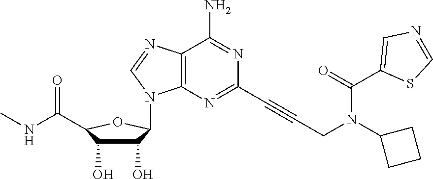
C1(O)C(O)C(C(NC)=O)OC1N1C2=C(C(N)=NC(C#CCN(C(=O)C3=CN=CS3)C3CCC3)=N2)N=C1
